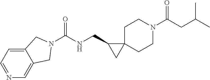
O=C(CC(C)C)N1CCC2(CC1)C(CNC(=O)N1CC3=CN=CC=C3C1)C2
